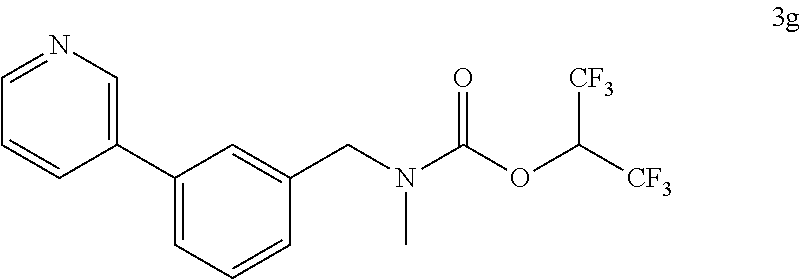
C1(CN(C)C(OC([CF3])[CF3])=O)=CC(C2=CN=CC=C2)=CC=C1
